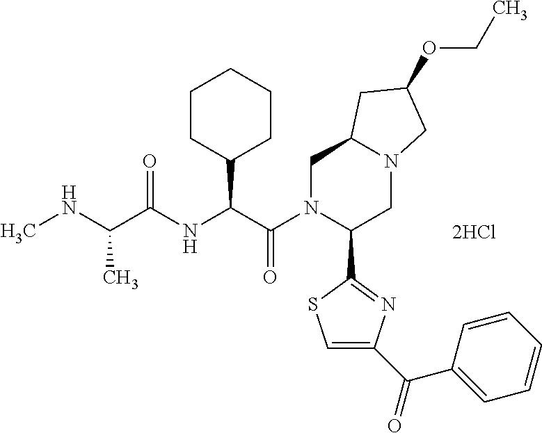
C1CC(C(C(N2C(C3=NC(C(C4=CC=CC=C4)=O)=CS3)CN3C(C2)CC(OCC)C3)=O)NC(C(NC)C)=O)CCC1
